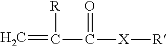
C=C(C(=O)[X][R])[R]
